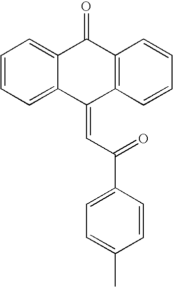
C12=CC=CC=C1C(=CC(=O)C1=CC=C(C)C=C1)C1=C(C2=O)C=CC=C1
